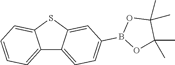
C12=CC=CC=C1SC1=CC(B3OC(C)(C)C(C)(C)O3)=CC=C21
